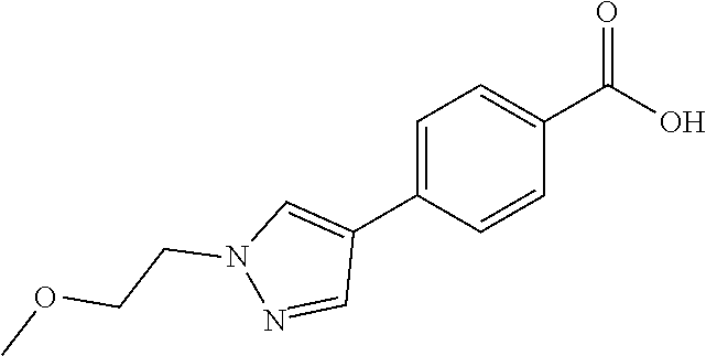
C1=C(C2=CN(CCOC)N=C2)C=CC(C(O)=O)=C1
